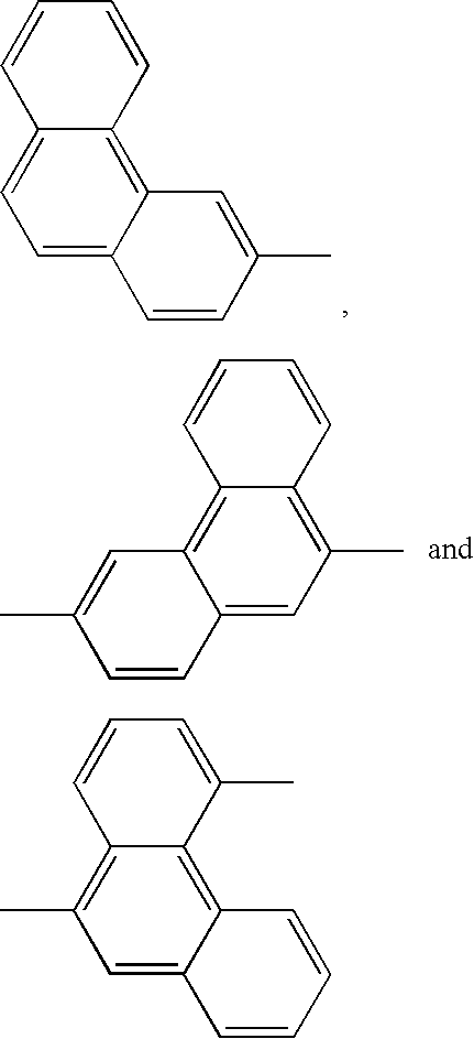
C1=C2C(=C3C(=C1)C=CC=C3)C=C(C)C=C2.C12=CC(C)=C3C(=C1C=C(C)C=C2)C=CC=C3.C1=C2C(=C3C(=C1C)C=CC=C3C)C=CC=C2
